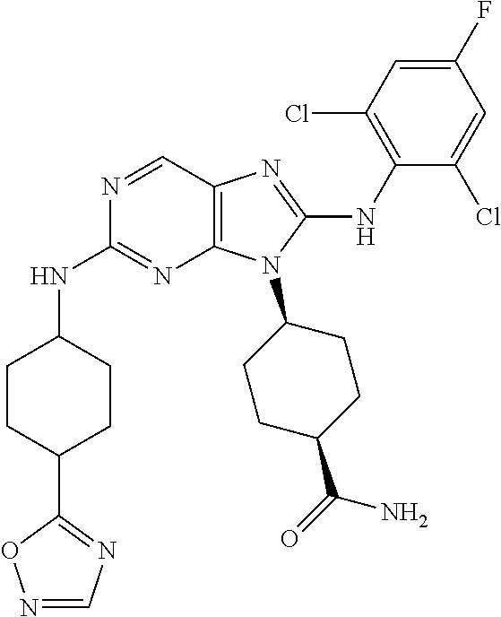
N1=CC2=C(N=C1NC1CCC(C3=NC=NO3)CC1)N(C1CCC(C(=O)N)CC1)C(NC1=C(Cl)C=C(F)C=C1Cl)=N2
